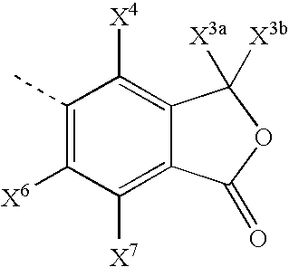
C12=C([X7])C([X6])=C(C)C([X4])=C1C([X3a])([X3b])OC2=O
